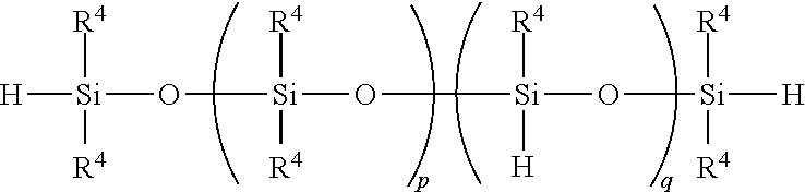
[H][Si](O[Si](O[Si](O[Si]([H])([R4])[R4])([R4])[H])([R4])[R4])([R4])[R4]
